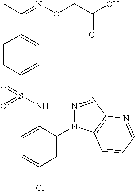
C1=CC(S(=O)(NC2=CC=C(Cl)C=C2N2N=NC3=C2C=CC=N3)=O)=CC=C1C(C)=NOCC(O)=O
